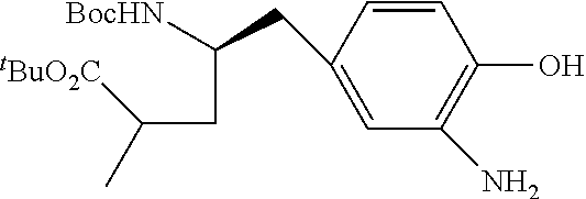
C1=CC(CC([BocHN])CC(C)[tBuO2C])=CC(N)=C1O
